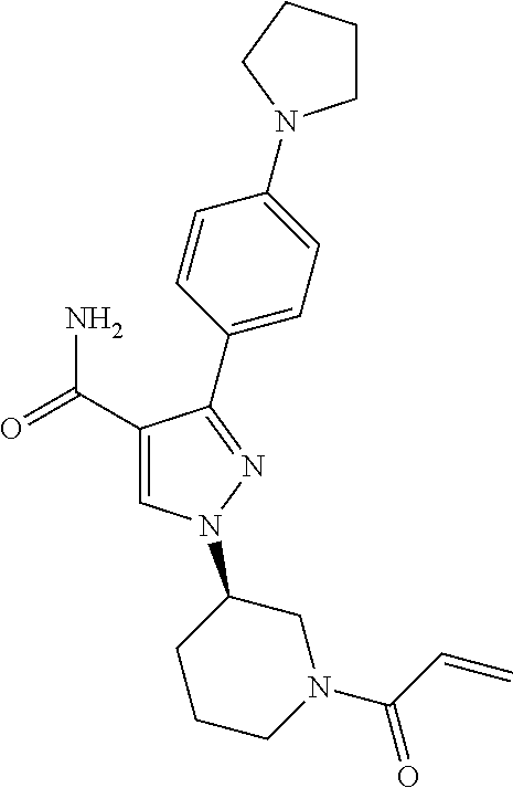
C1(C(=O)N)=CN(C2CCCN(C(C=C)=O)C2)N=C1C1=CC=C(N2CCCC2)C=C1
